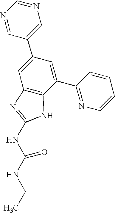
N1=CC(C2=CC3=C(C(C4=NC=CC=C4)=C2)NC(NC(NCC)=O)=N3)=CN=C1
